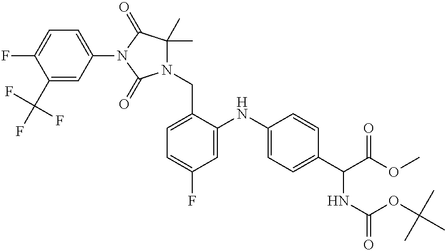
N1(C2=CC=C(F)C(C(F)(F)F)=C2)C(=O)N(CC2=CC=C(F)C=C2NC2=CC=C(C(C(OC)=O)NC(=O)OC(C)(C)C)C=C2)C(C)(C)C1=O
